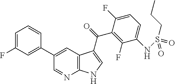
C1=C(F)C=C(C2=CC3=C(N=C2)NC=C3C(C2=C(F)C(NS(=O)(CCC)=O)=CC=C2F)=O)C=C1
